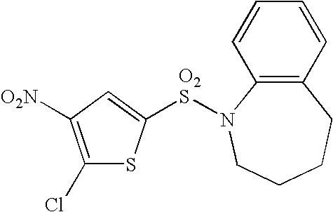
C1(Cl)=C([O2N])C=C([O2S]N2C3=C(CCCC2)C=CC=C3)S1
